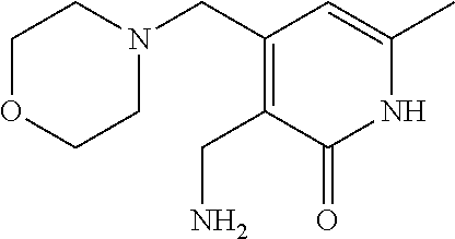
N1(CC2=C(CN)C(=O)NC(C)=C2)CCOCC1
